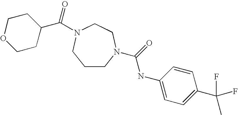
O=C(NC1=CC=C(C(F)(C)F)C=C1)N1CCCN(C(C2CCOCC2)=O)CC1
